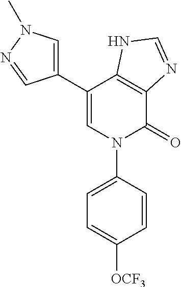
C12=C(C(C3=CN(C)N=C3)=CN(C3=CC=C([OCF3])C=C3)C1=O)NC=N2
